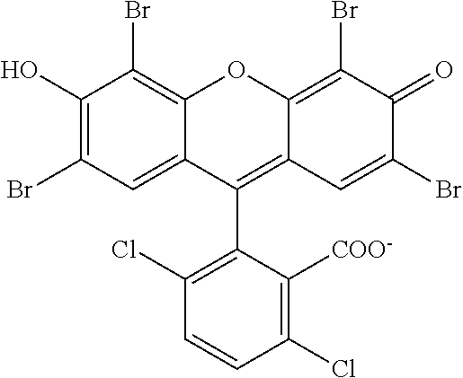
C1(O)=C(Br)C=C2C(=C1Br)OC1=C(Br)C(=O)C(Br)=CC1=C2C1=C(Cl)C=CC(Cl)=C1[COO-]
